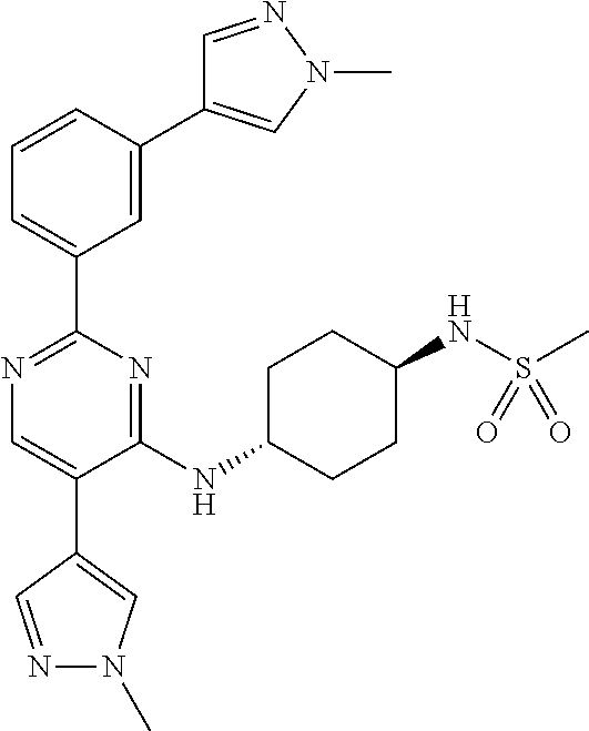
N1=C(C2=CC=CC(C3=CN(C)N=C3)=C2)N=C(NC2CCC(NS(C)(=O)=O)CC2)C(C2=CN(C)N=C2)=C1
